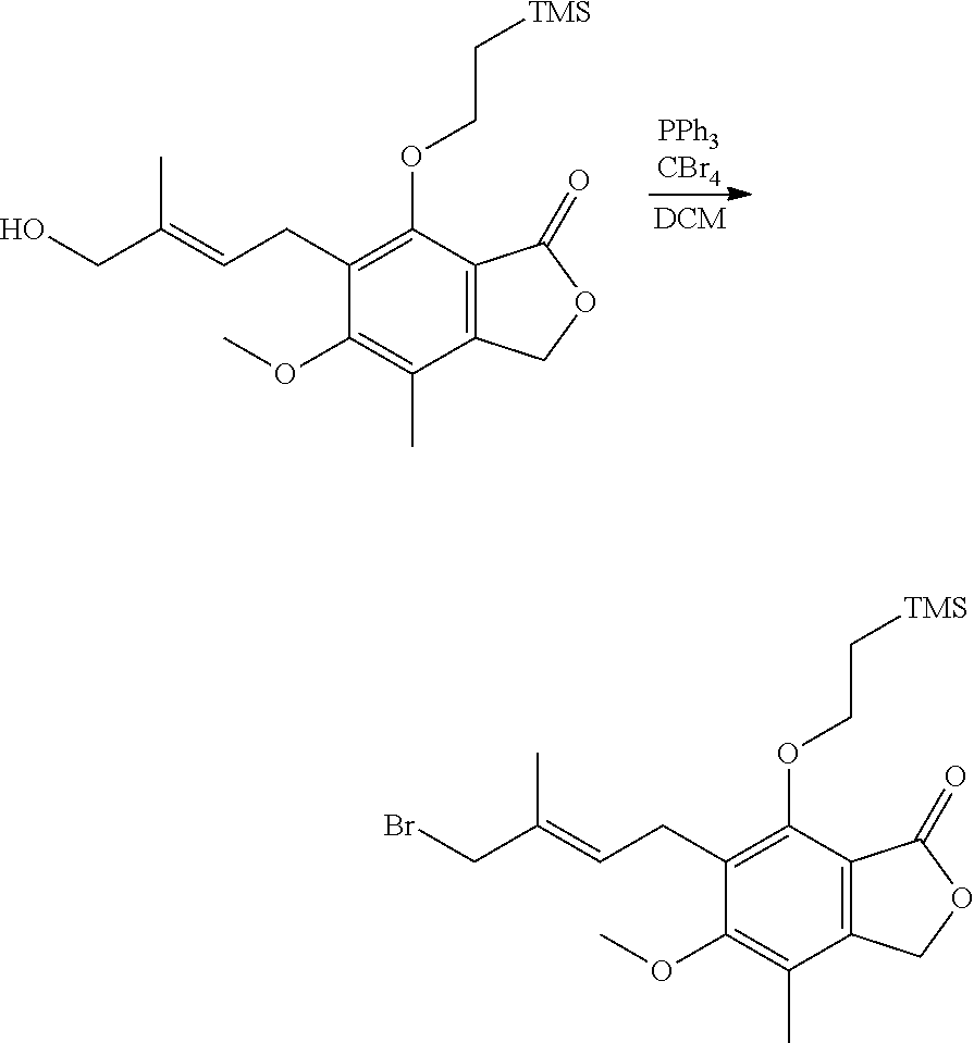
C1(CC=C(CO)C)=C(OCC[TMS])C2=C(C(C)=C1OC)COC2=O.C1(CC=C(CBr)C)=C(OCC[TMS])C2=C(C(C)=C1OC)COC2=O
